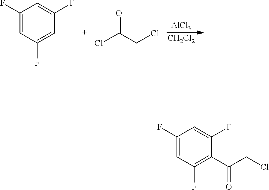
C1(F)=CC(F)=CC(F)=C1.O=C(CCl)Cl.[AlCl3].[CH2Cl2].C1(F)=CC(F)=C(C(=O)CCl)C(F)=C1
